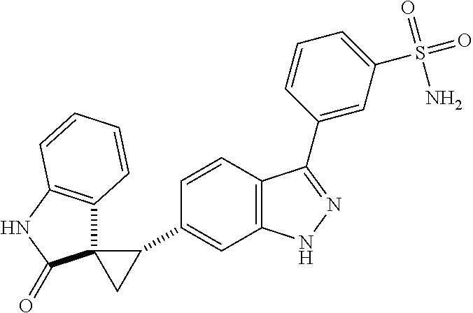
C12(C3=C(NC1=O)C=CC=C3)CC2C1=CC2=C(C=C1)C(C1=CC(S(=O)(=O)N)=CC=C1)=NN2
